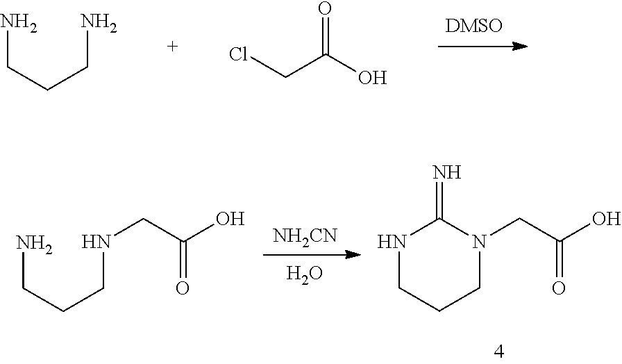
NCCCN.ClCC(O)=O.N1CCCN(CC(O)=O)C1=N.[NH2CN].O.NCCCNCC(O)=O
